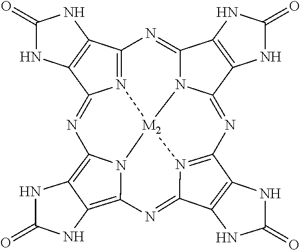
N12=C3C4=C(C1=NC1=C5C(=C6N1[M2]21N2C(=N3)C3=C(C2=NC2=N1C(=N6)C1=C2NC(=O)N1)NC(=O)N3)NC(=O)N5)NC(=O)N4
